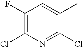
C1(F)=C(Cl)N=C(Cl)C(C)=C1
